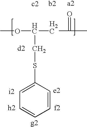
COC(CC(=O)C)CSC1=CC=CC=C1
